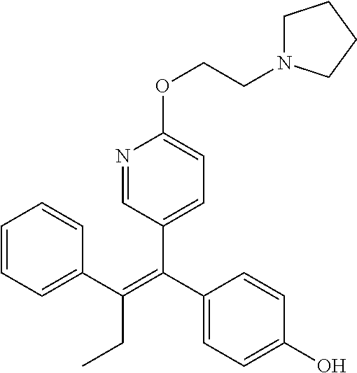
C1=CC=C(C(=C(C2=CC=C(O)C=C2)C2=CC=C(OCCN3CCCC3)N=C2)CC)C=C1
